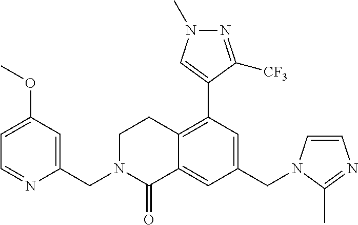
C1(CN2C=CN=C2C)=CC(C2=CN(C)N=C2[CF3])=C2C(=C1)C(=O)N(CC1=CC(OC)=CC=N1)CC2
